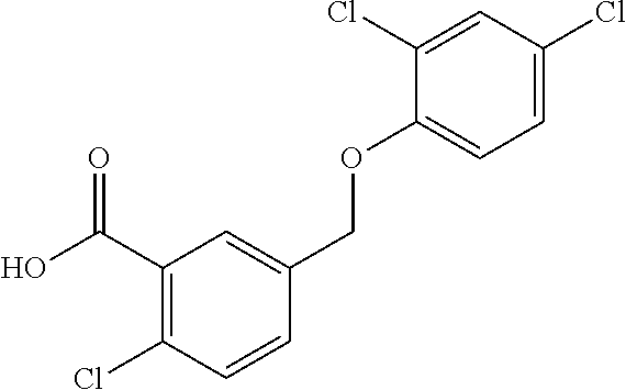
OC(C1=C(Cl)C=CC(COC2=CC=C(Cl)C=C2Cl)=C1)=O
